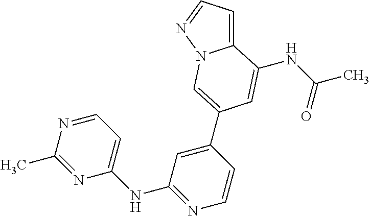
C1(NC2=CC=NC(C)=N2)=NC=CC(C2=CN3C(=CC=N3)C(NC(C)=O)=C2)=C1
